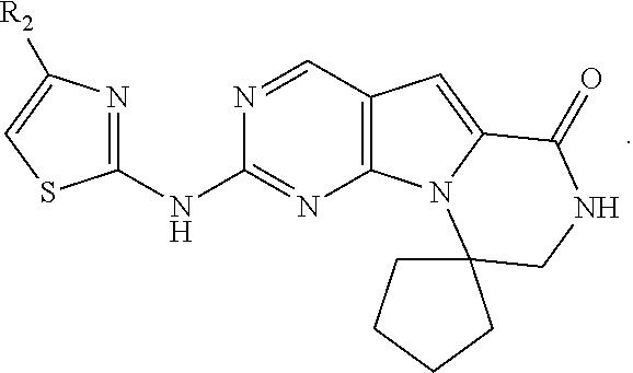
N(C1=NC2=C(C=N1)C=C1N2C2(CNC1=O)CCCC2)C1=NC([R2])=CS1
